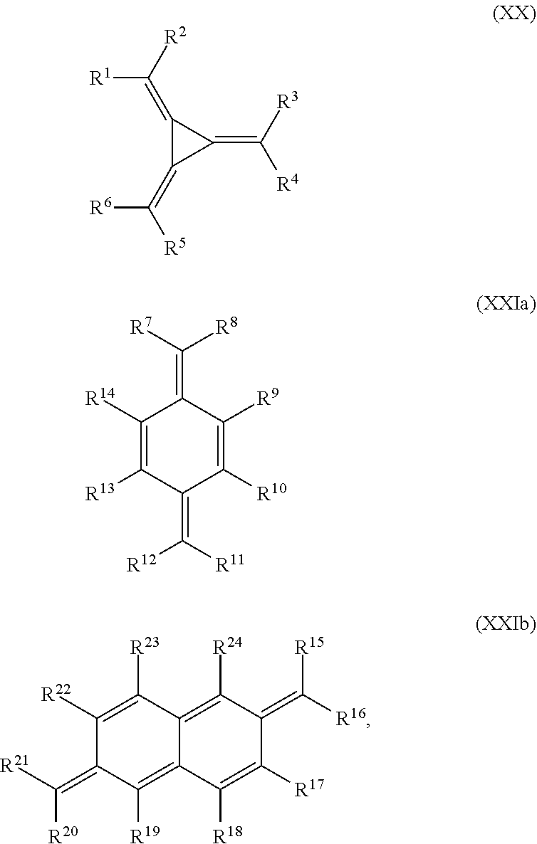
C1(=C([R2])[R1])C(=C([R5])[R6])C1=C([R3])[R4].C1(=C([R7])[R8])C([R9])=C([R10])C(=C([R11])[R12])C([R13])=C1[R14].C1([R22])=C([R23])C2=C([R24])C(=C([R16])[R15])C([R17])=C([R18])C2=C([R19])C1=C([R21])[R20]
